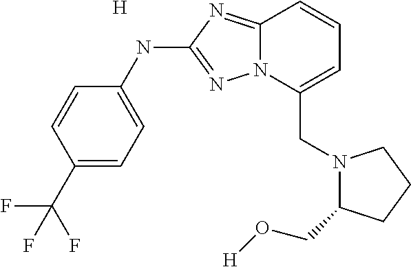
C1=CC(C(F)(F)F)=CC=C1NC1=NN2C(=N1)C=CC=C2CN1C(CO[H])CCC1.[H]
